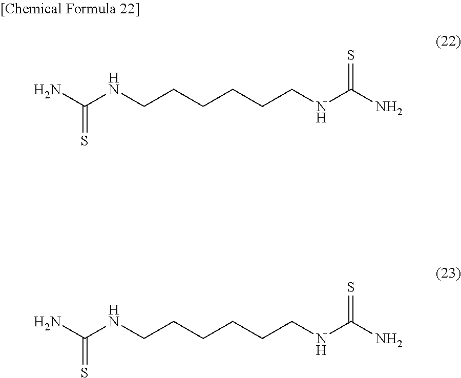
C(=S)(NCCCCCCNC(=S)N)N.C(=S)(NCCCCCCNC(=S)N)N
